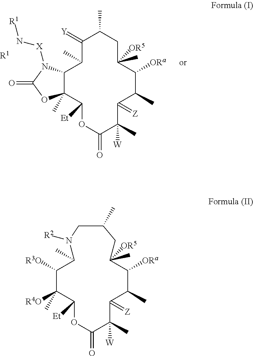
C1(=[Y])C(C)C2C(C)(C([Et])OC(=O)C(C)([W])C(=[Z])C(C)C([ORa])C(C)([OR5])CC1C)OC(=O)N2[X]N[R1].[R1].C1(C)C([R3O])C([R4O])(C)C([Et])OC(=O)C(C)([W])C(=[Z])C(C)C([ORa])C(C)([OR5])CC(C)CN1[R2]
